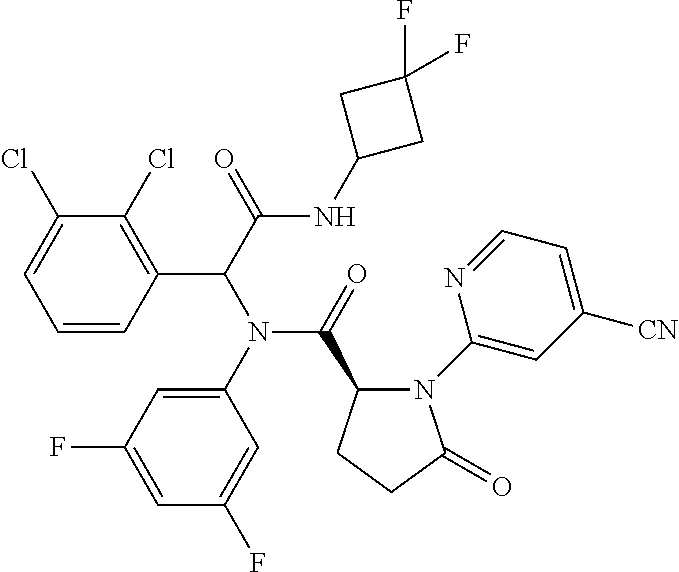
C1(Cl)=CC=CC(C(C(=O)NC2CC(F)(F)C2)N(C2=CC(F)=CC(F)=C2)C(=O)C2N(C3=CC([CN])=CC=N3)C(=O)CC2)=C1Cl
